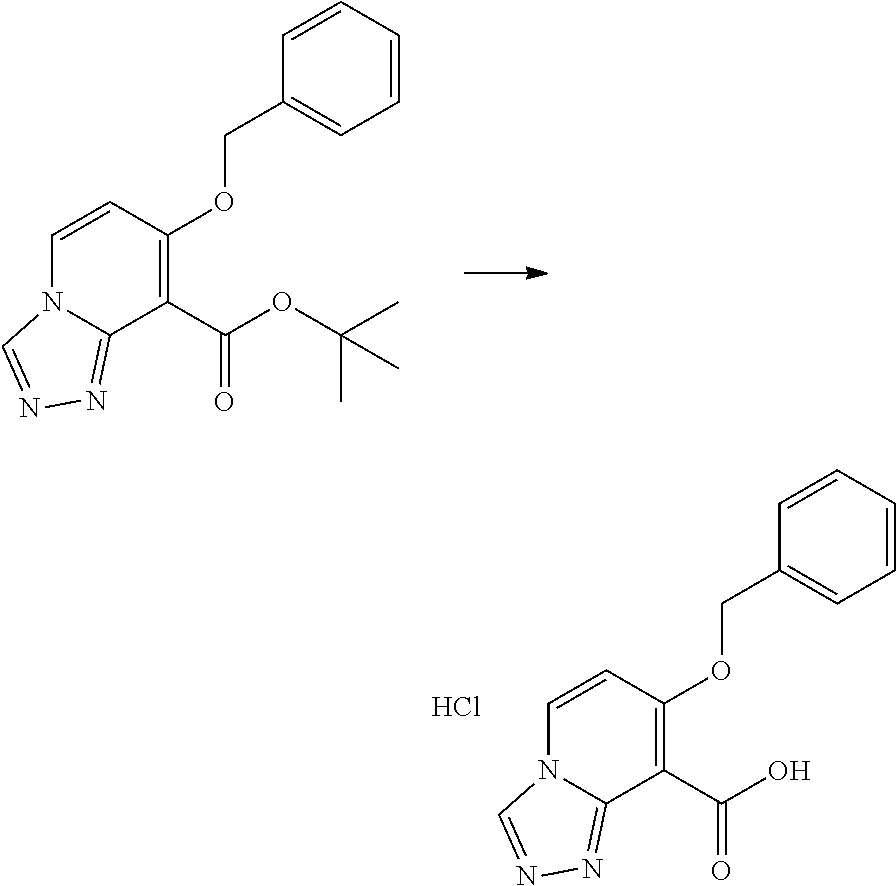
N12C=CC(OCC3=CC=CC=C3)=C(C(OC(C)(C)C)=O)C1=NN=C2.N12C=CC(OCC3=CC=CC=C3)=C(C(O)=O)C1=NN=C2.Cl
